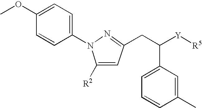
C1([R2])=CC(CC([Y][R5])C2=CC=CC(C)=C2)=NN1C1=CC=C(OC)C=C1
